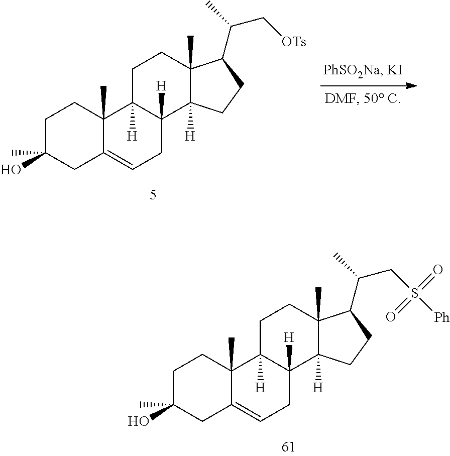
C1C(O)(C)CC2=CCC3([H])C([H])(C2(C)C1)CCC1(C)C3([H])CCC1C(C)C[OTs].C1C(O)(C)CC2=CCC3([H])C([H])(C2(C)C1)CCC1(C)C3([H])CCC1C(C)CS([Ph])(=O)=O
